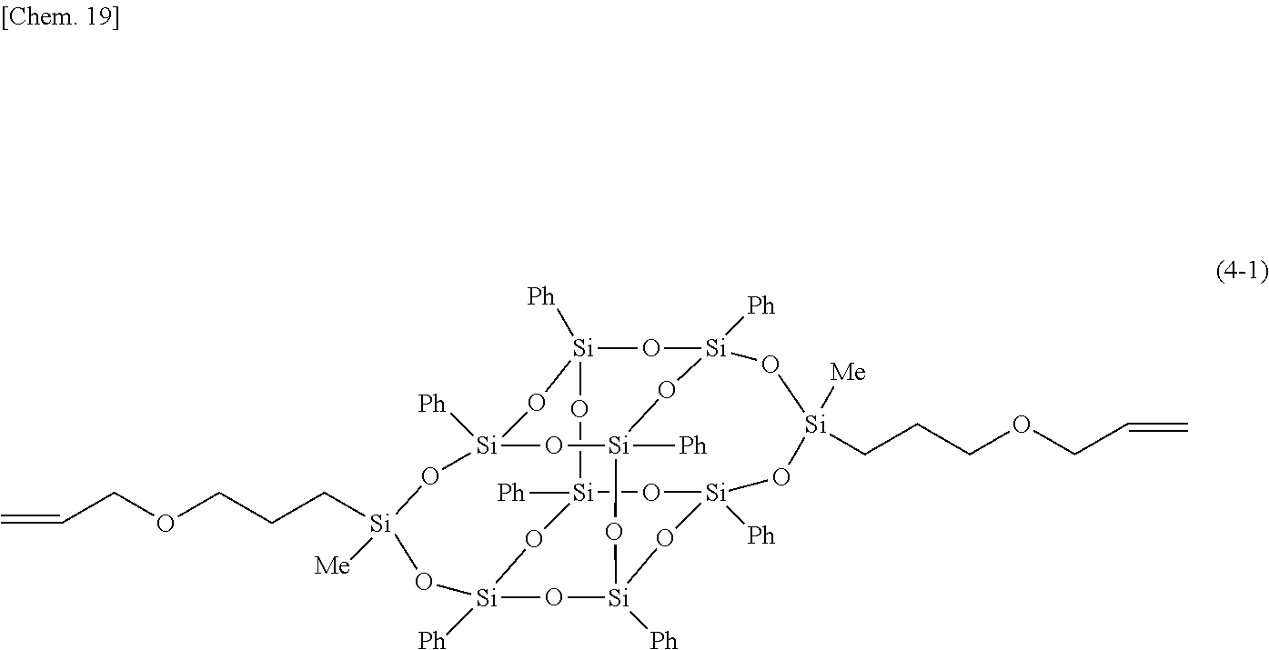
[Si]12([Ph])O[Si]3([Ph])O[Si]4([Ph])O[Si]([Ph])(O1)O[Si]([Me])(CCCOCC=C)O[Si]1([Ph])O[Si]([Ph])(O2)O[Si]([Ph])(O[Si]([Ph])(O1)O4)O[Si]([Me])(CCCOCC=C)O3
